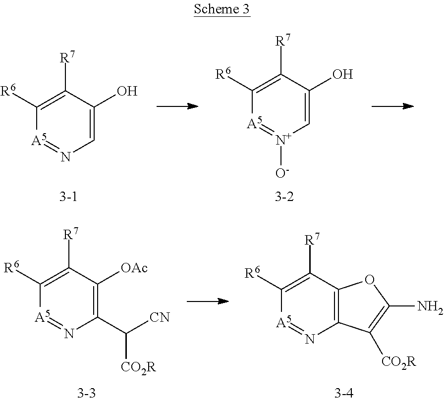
C1([R6])=C([R7])C(O)=C[N+]([O-])=[A5]1.C1([R6])=C([R7])C(O)=CN=[A5]1.C1([R6])=C([R7])C2=C(N=[A5]1)C([CO2R])=C(N)O2.C1([R6])=C([R7])C([OAc])=C(C([CN])[CO2R])N=[A5]1
